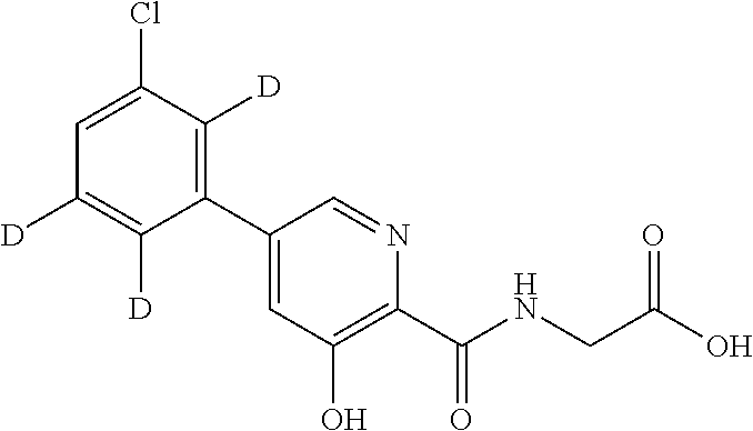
C1(C2=C([D])C(Cl)=CC([D])=C2[D])=CC(O)=C(C(NCC(O)=O)=O)N=C1
